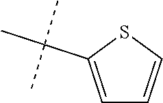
C1=C(C(C)(C)C)SC=C1
